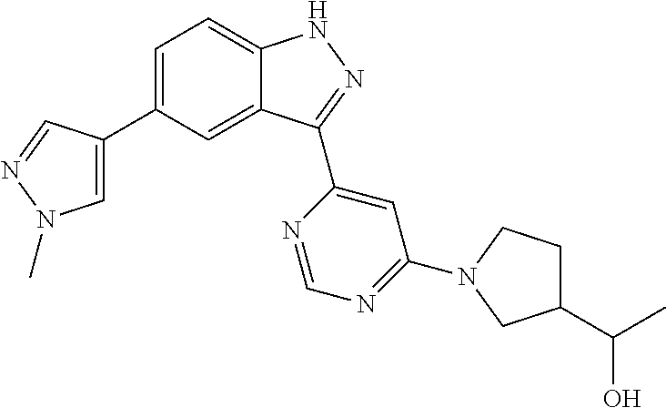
C1=C(C2=CN(C)N=C2)C=C2C(=C1)NN=C2C1=CC(N2CCC(C(C)O)C2)=NC=N1
